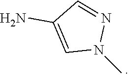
CN1C=C(N)C=N1
